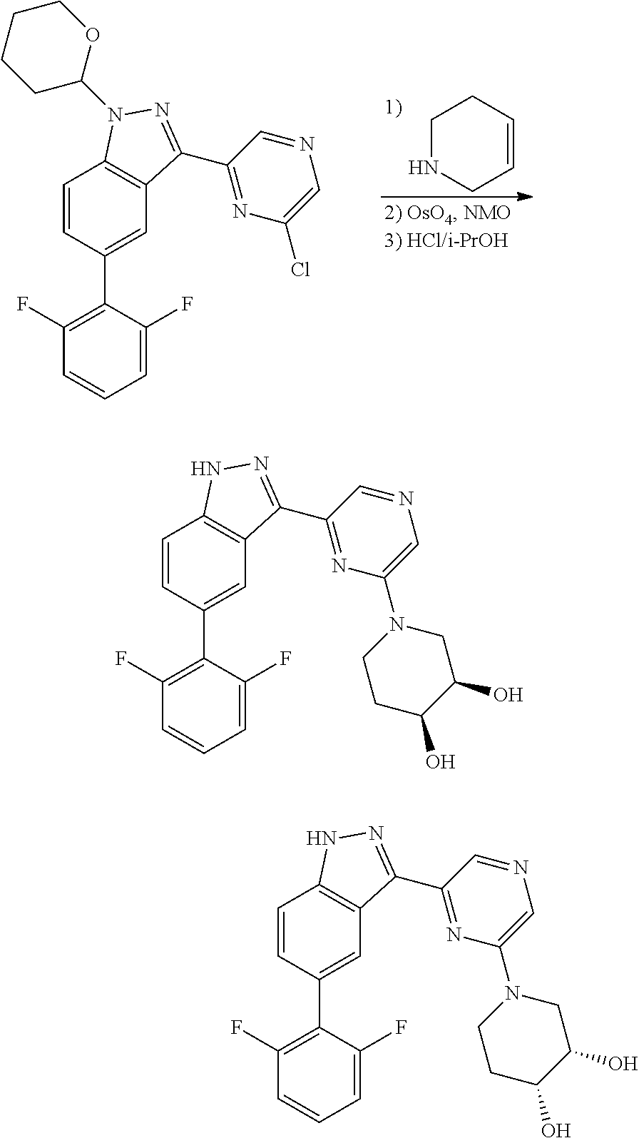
C1NCC=CC1.C1=CC(C2=C(F)C=CC=C2F)=CC2=C1N(C1OCCCC1)N=C2C1=NC(Cl)=CN=C1.C1=CC(C2=C(F)C=CC=C2F)=CC2=C1NN=C2C1=NC(N2CCC(O)C(O)C2)=CN=C1.C1=CC(C2=C(F)C=CC=C2F)=CC2=C1NN=C2C1=NC(N2CCC(O)C(O)C2)=CN=C1
